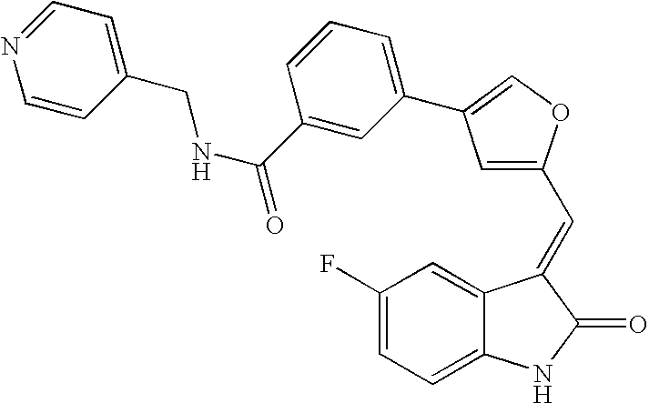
C1(F)=CC=C2C(=C1)C(=CC1=CC(C3=CC=CC(C(=O)NCC4=CC=NC=C4)=C3)=CO1)C(=O)N2
